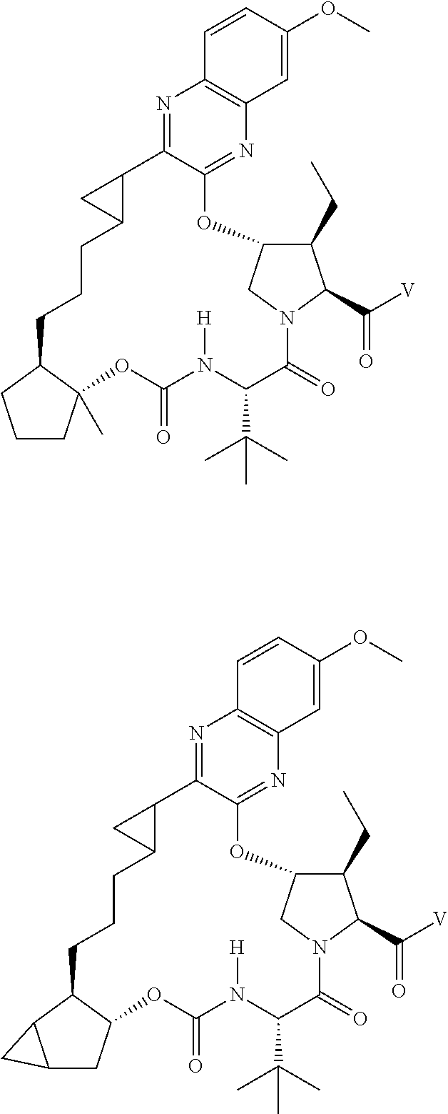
N1=C2C(=NC3=C1C=CC(OC)=C3)OC1C(CC)C(C([V])=O)N(C(=O)C(C(C)(C)C)N([H])C(=O)OC3(C)C(CCCC4C2C4)CCC3)C1.N1=C2C(=NC3=C1C=CC(OC)=C3)OC1C(CC)C(C([V])=O)N(C(=O)C(C(C)(C)C)N([H])C(=O)OC3C(CCCC4C2C4)C2C(C3)C2)C1
